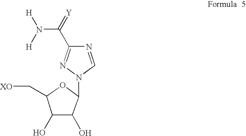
N1(C2OC(C[XO])C(O)C2O)C=NC(C(=[Y])N([H])[H])=N1
